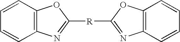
C12=C(C=CC=C1)OC([R]C1=NC3=C(C=CC=C3)O1)=N2
